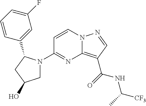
C12=C(C(=O)NC([CF3])C)C=NN1C=CC(N1CC(O)CC1C1=CC(F)=CC=C1)=N2
